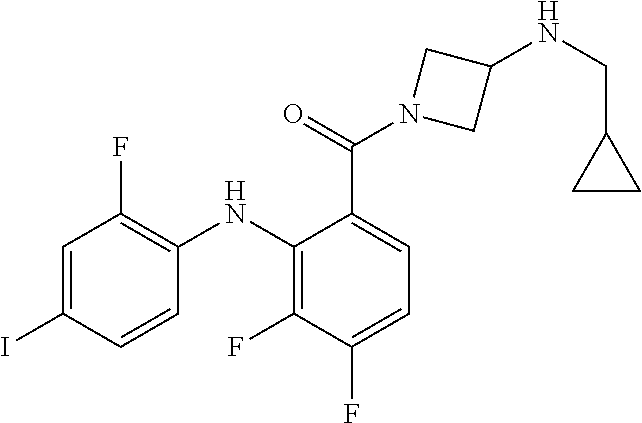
C1=C(C(N2CC(NCC3CC3)C2)=O)C(NC2=C(F)C=C(I)C=C2)=C(F)C(F)=C1
